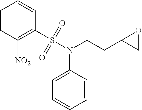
C1=CC([NO2])=C(S(=O)(=O)N(CCC2OC2)C2=CC=CC=C2)C=C1
